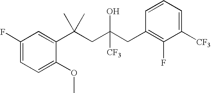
C1=C(OC)C(C(CC(CC2=C(F)C([CF3])=CC=C2)([CF3])O)(C)C)=CC(F)=C1
